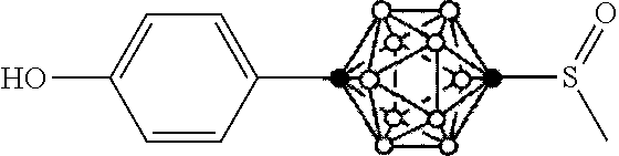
C1=CC(C)=CC=C1O.CS(=O)C
